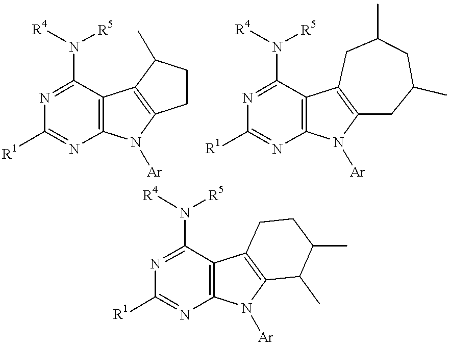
C1([R1])=NC2=C(C(N([R4])[R5])=N1)C1=C(N2[Ar])CCC1C.C1([R1])=NC2=C(C(N([R4])[R5])=N1)C1=C(N2[Ar])CC(C)CC(C)C1.C1([R1])=NC2=C(C(N([R4])[R5])=N1)C1=C(N2[Ar])C(C)C(C)CC1
